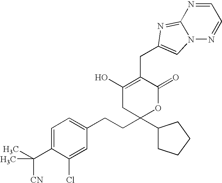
C1=C(C(C)([CN])C)C(Cl)=CC(CCC2(C3CCCC3)CC(O)=C(CC3=CN4C(=N3)N=CC=N4)C(=O)O2)=C1
